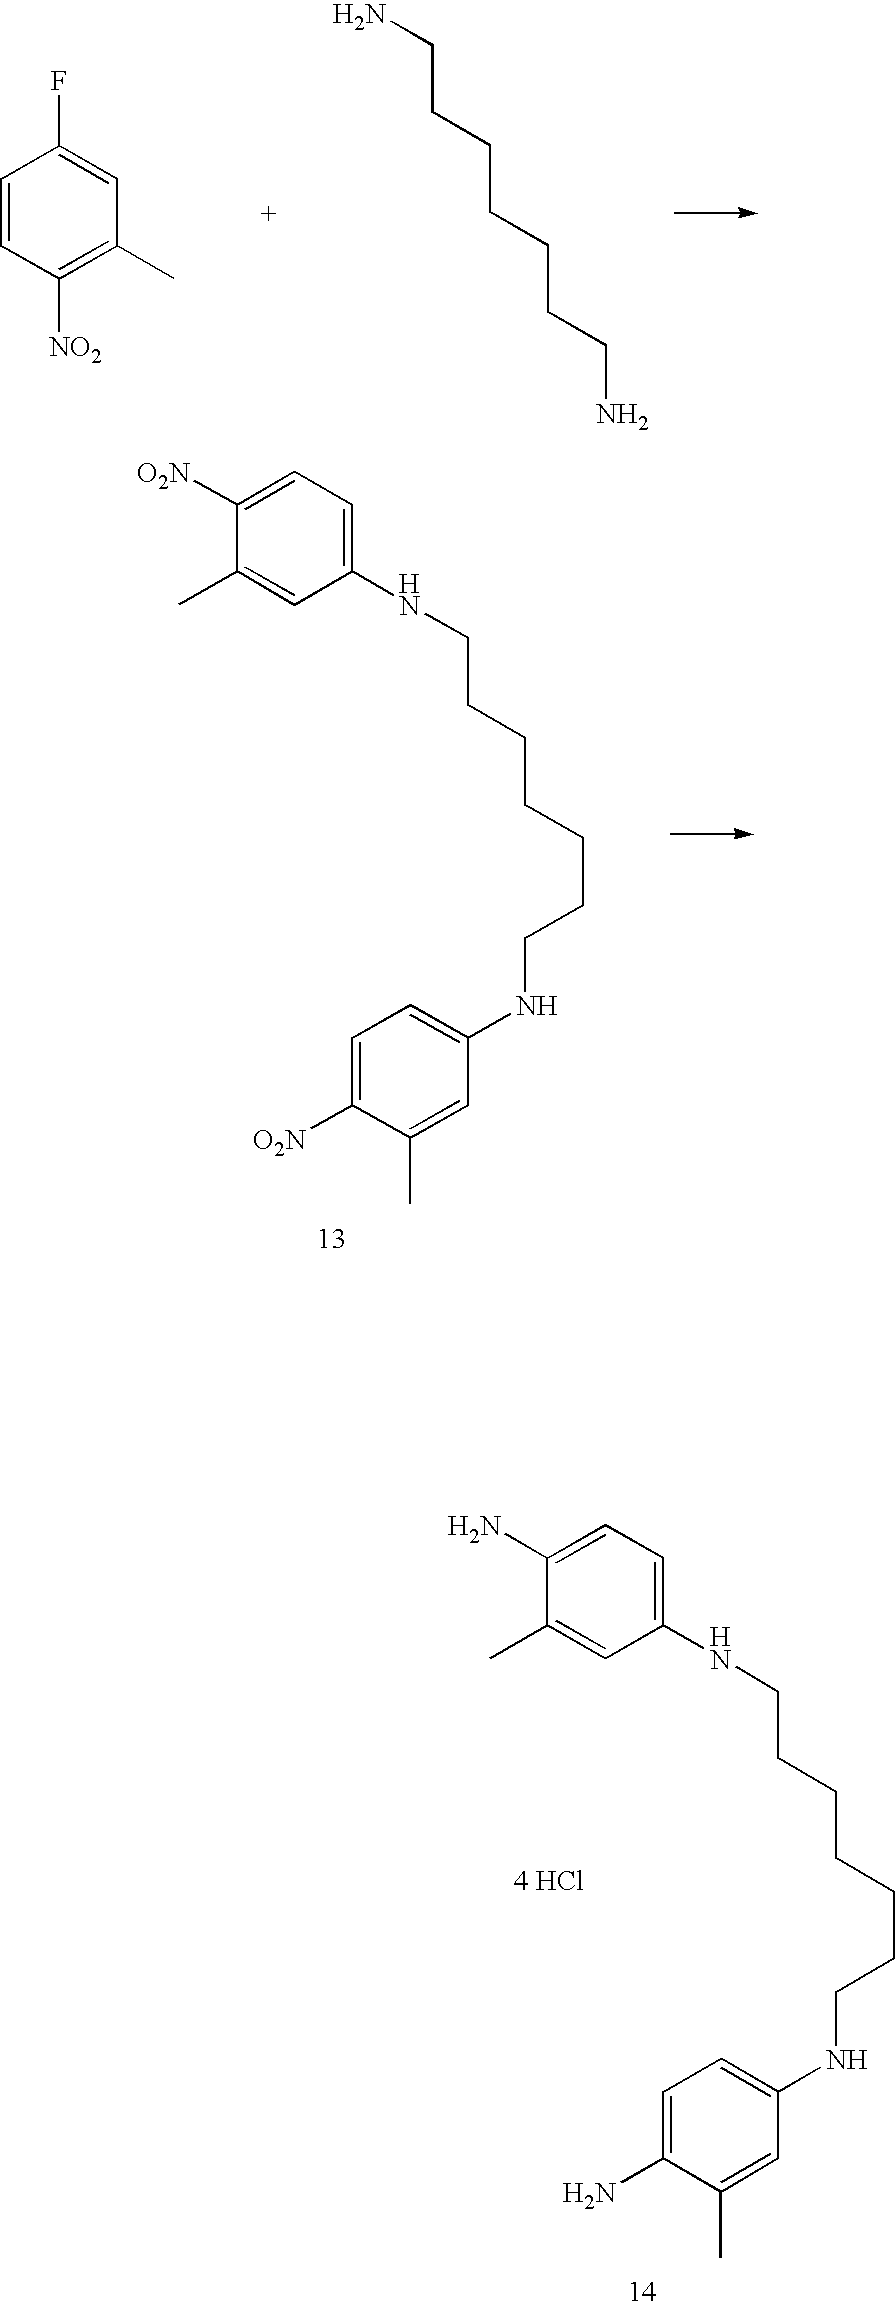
C1=CC([NO2])=C(C)C=C1F.C(CCCCCN)CN.[4 HCl].C1=C(N)C(C)=CC(NCCCCCCCNC2=CC=C(N)C(C)=C2)=C1.C1=C([O2N])C(C)=CC(NCCCCCCCNC2=CC=C([O2N])C(C)=C2)=C1
